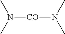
N([CO]N(C)C)(C)C
